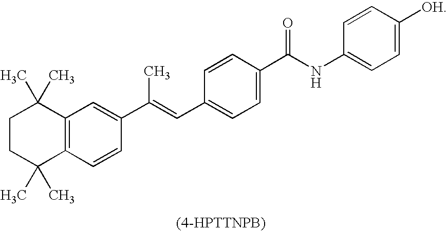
C1CC(C)(C)C2=C(C1(C)C)C=C(C(=CC1=CC=C(C(NC3=CC=C([OH])C=C3)=O)C=C1)C)C=C2
